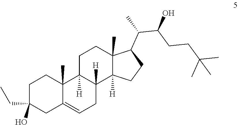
C1C(CC)(O)CC2=CCC3([H])C([H])(C2(C)C1)CCC1(C)C3([H])CCC1C(C(CCC(C)(C)C)O)C
